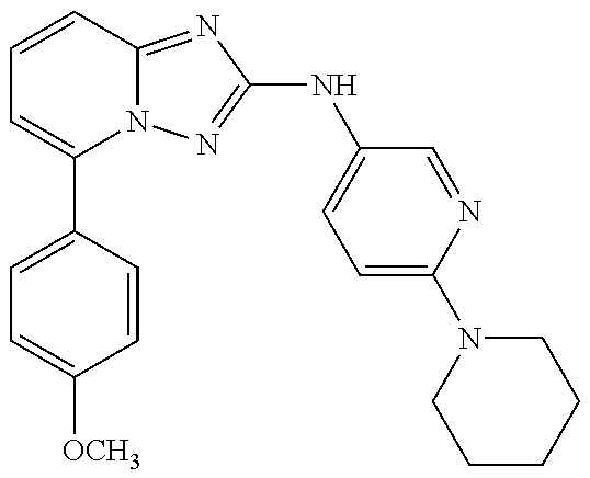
C1=C(C2=CC=CC3=NC(NC4=CC=C(N5CCCCC5)N=C4)=NN23)C=CC([OCH3])=C1
